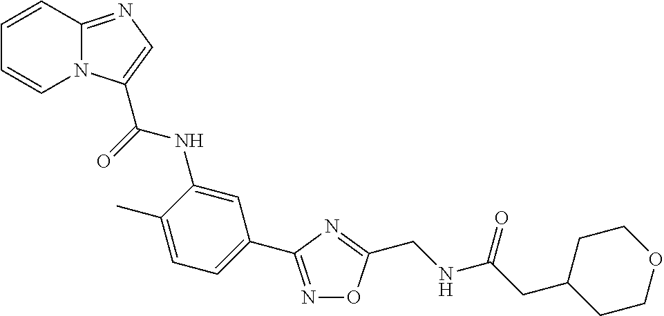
C1=CC2=NC=C(C(NC3=CC(C4=NOC(CNC(CC5CCOCC5)=O)=N4)=CC=C3C)=O)N2C=C1
